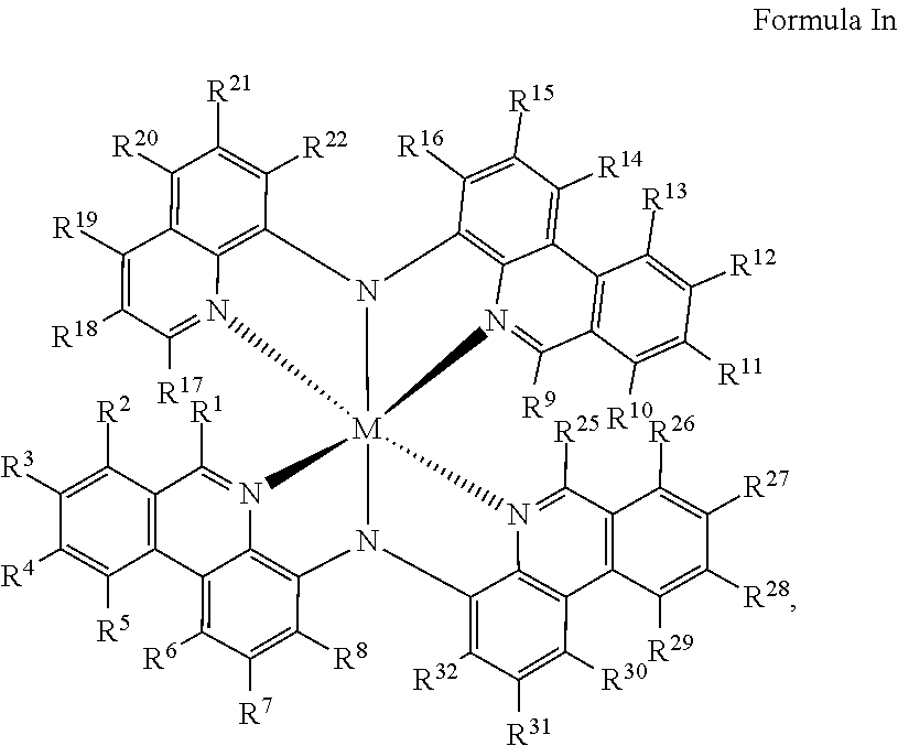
[R6]C1=C2C3=C(C([R2])=C([R3])C([R4])=C3[R5])C([R1])=N3C2=C(C([R8])=C1[R7])N1[M]32(C)(N(C3=C4N=C([R9])C5=C(C4=C([R14])C([R15])=C3[R16])C([R13])=C([R12])C([R11])=C5[R10])C3=C4C(=C([R20])C([R21])=C3[R22])C([R19])=C([R18])C([R17])=N42)N2=C([R25])C3=C(C4=C2C1=C([R32])C([R31])=C4[R30])C([R29])=C([R28])C([R27])=C3[R26]
